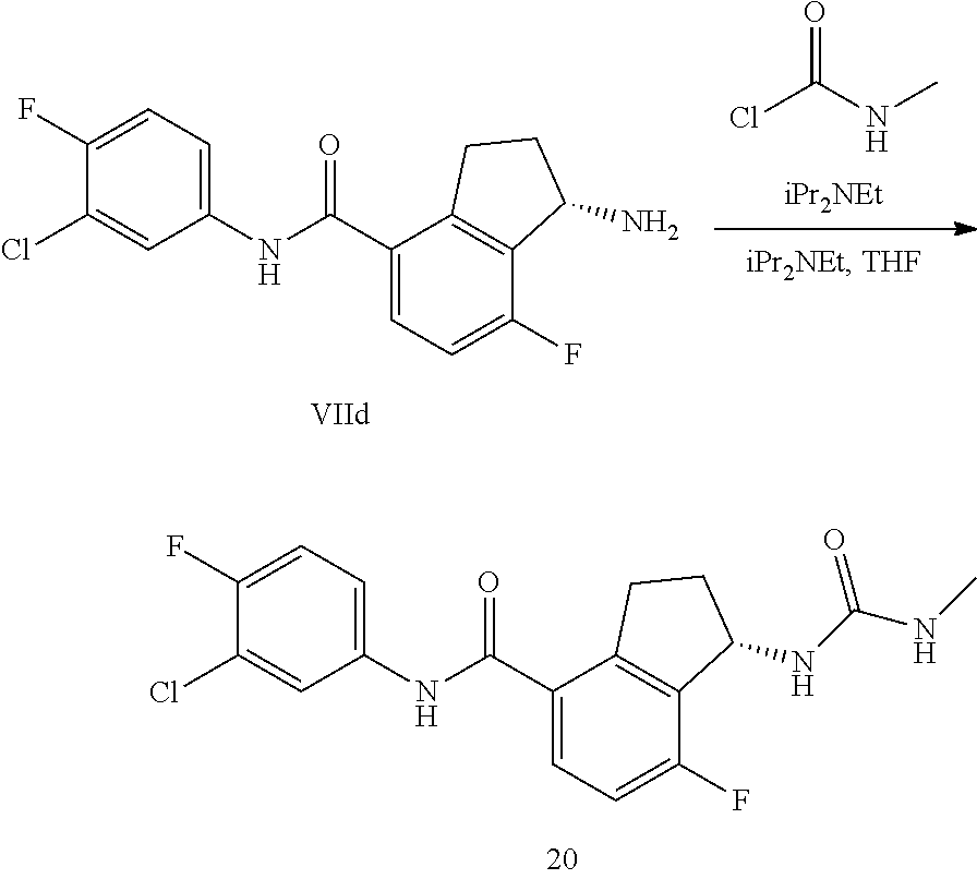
C1(Cl)=CC(NC(C2=CC=C(F)C3=C2CCC3NC(NC)=O)=O)=CC=C1F.[iPr2NEt].ClC(NC)=O.C1(Cl)=CC(NC(C2=CC=C(F)C3=C2CCC3N)=O)=CC=C1F
